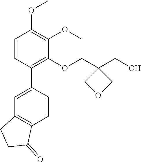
C1=CC(C2=CC3=C(C=C2)C(=O)CC3)=C(OCC2(CO)COC2)C(OC)=C1OC
